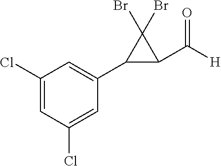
C1(Cl)=CC(Cl)=CC(C2C(C([H])=O)C2(Br)Br)=C1
